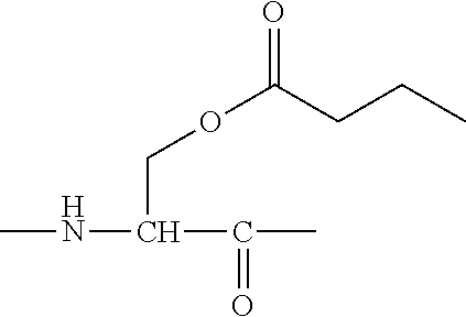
CNC(C(C)=O)COC(CCC)=O
